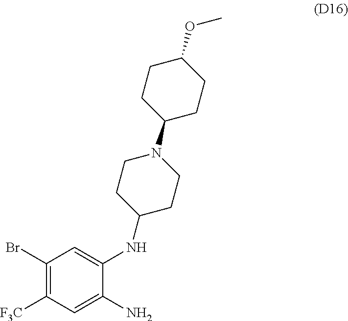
C1(Br)=C([F3C])C=C(N)C(NC2CCN(C3CCC(OC)CC3)CC2)=C1
